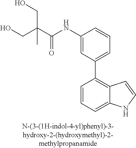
C1(NC(C(CO)(CO)C)=O)=CC(C2=C3C(=CC=C2)NC=C3)=CC=C1
